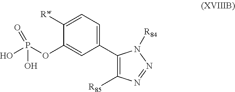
C1([Rw])=CC=C(C2=C([R85])N=NN2[R84])C=C1OP(O)(O)=O
